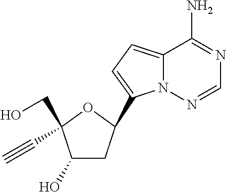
C12=CC=C(C3CC(O)C(CO)(C#C)O3)N1N=CN=C2N
